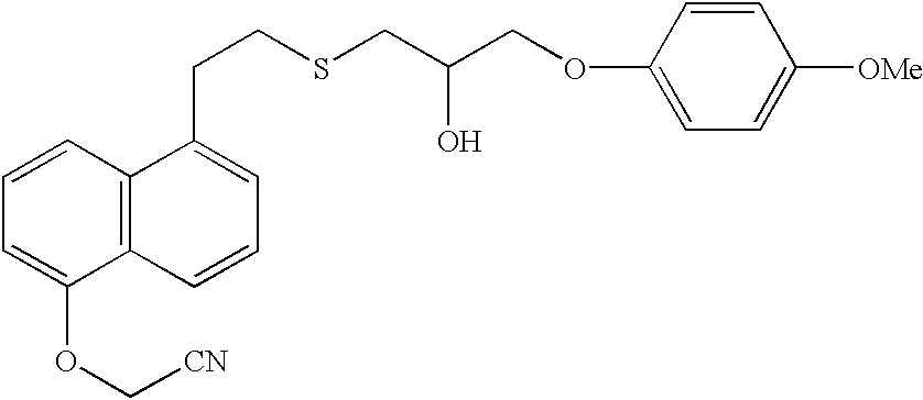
C1=CC=C(OC[CN])C2=C1C(CCSCC(COC1=CC=C([OMe])C=C1)O)=CC=C2
